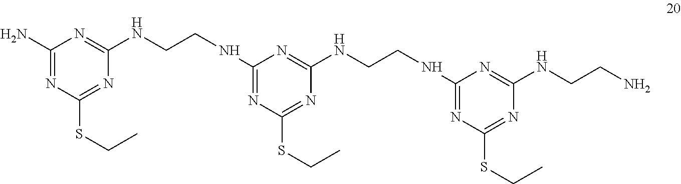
C1(N)=NC(SCC)=NC(NCCNC2=NC(SCC)=NC(NCCNC3=NC(SCC)=NC(NCCN)=N3)=N2)=N1
